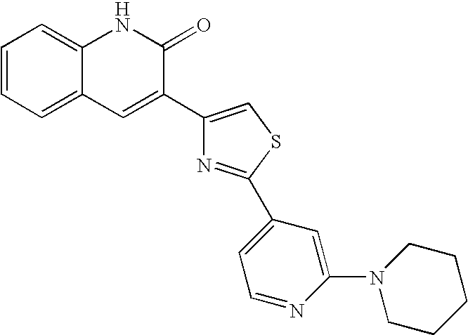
C1=CC=C2C(=C1)NC(=O)C(C1=CSC(C3=CC=NC(N4CCCCC4)=C3)=N1)=C2
